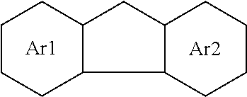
[Ar1].C1CCC2C(C1)CC1C2CCCC1.[Ar2]
